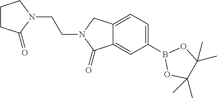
C12=CC(B3OC(C)(C)C(C)(C)O3)=CC=C1CN(CCN1CCCC1=O)C2=O
